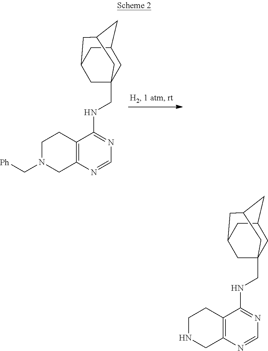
C1N(C[Ph])CC2=C(C1)C(NCC13CC4CC(CC(C1)C4)C3)=NC=N2.C1NCC2=C(C1)C(NCC13CC4CC(CC(C1)C4)C3)=NC=N2
